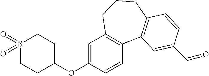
S1(=O)(=O)CCC(OC2=CC3=C(C=C2)C2=C(CCC3)C=CC(C=O)=C2)CC1
